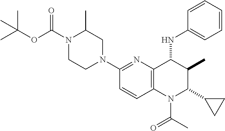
C12=C(C(NC3=CC=CC=C3)C(C)C(C3CC3)N1C(C)=O)N=C(N1CC(C)N(C(OC(C)(C)C)=O)CC1)C=C2
